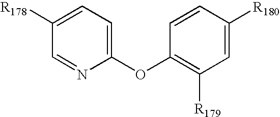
C1(OC2=C([R179])C=C([R180])C=C2)=CC=C([R178])C=N1
